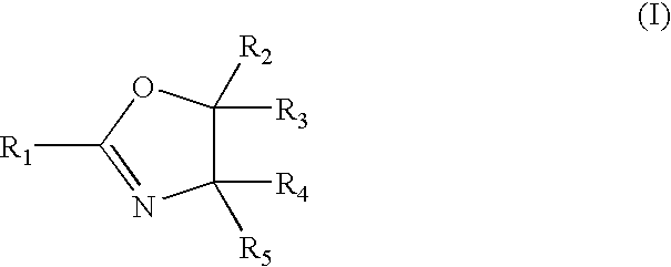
C1([R4])([R5])C([R3])([R2])OC([R1])=N1
